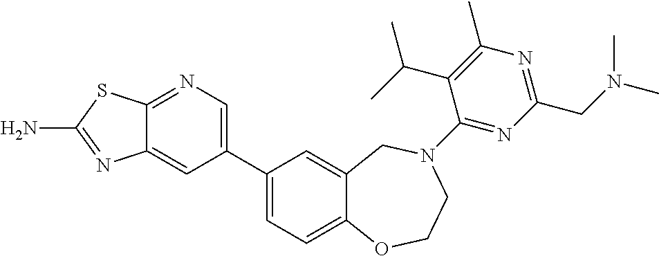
C12=NC=C(C3=CC=C4C(=C3)CN(C3=NC(CN(C)C)=NC(C)=C3C(C)C)CCO4)C=C1N=C(N)S2
